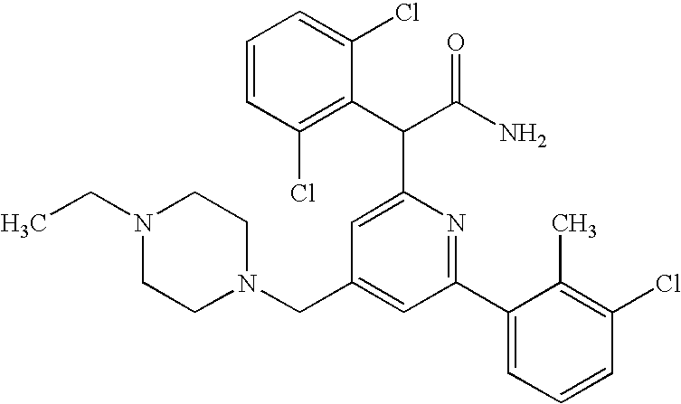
N1(CC)CCN(CC2=CC(C3=CC=CC(Cl)=C3C)=NC(C(C(N)=O)C3=C(Cl)C=CC=C3Cl)=C2)CC1
